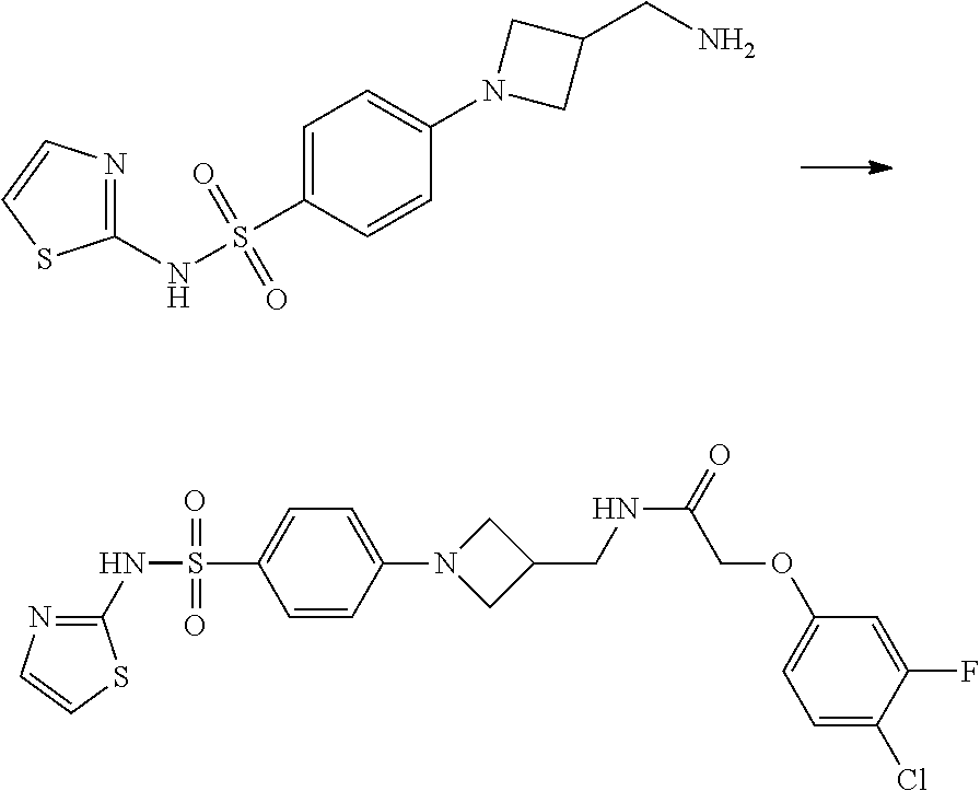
N(S(=O)(=O)C1=CC=C(N2CC(CN)C2)C=C1)C1=NC=CS1.C1(NS(C2=CC=C(N3CC(CNC(=O)COC4=CC=C(Cl)C(F)=C4)C3)C=C2)(=O)=O)=NC=CS1
